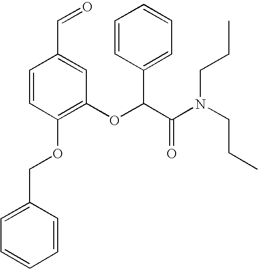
C1=C(COC2=C(OC(C(N(CCC)CCC)=O)C3=CC=CC=C3)C=C(C=O)C=C2)C=CC=C1
